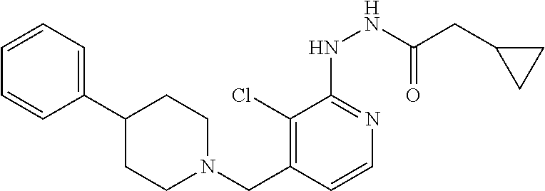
C1(Cl)=C(CN2CCC(C3=CC=CC=C3)CC2)C=CN=C1NNC(CC1CC1)=O
